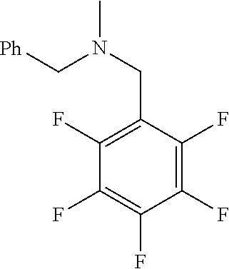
[Ph]CN(CC1=C(F)C(F)=C(F)C(F)=C1F)C
